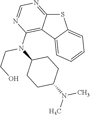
C12=C(N(CCO)C3CCC(N(C)C)CC3)N=CN=C1SC1=CC=CC=C21
